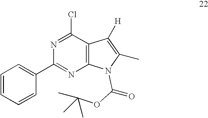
C1(C2=CC=CC=C2)=NC2=C(C(Cl)=N1)C([H])=C(C)N2C(OC(C)(C)C)=O
